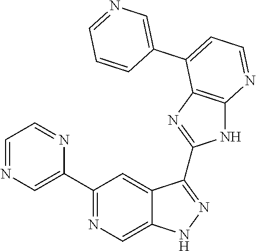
C1(C2=NC=C3C(=C2)C(C2=NC4=C(N2)N=CC=C4C2=CN=CC=C2)=NN3)=CN=CC=N1
